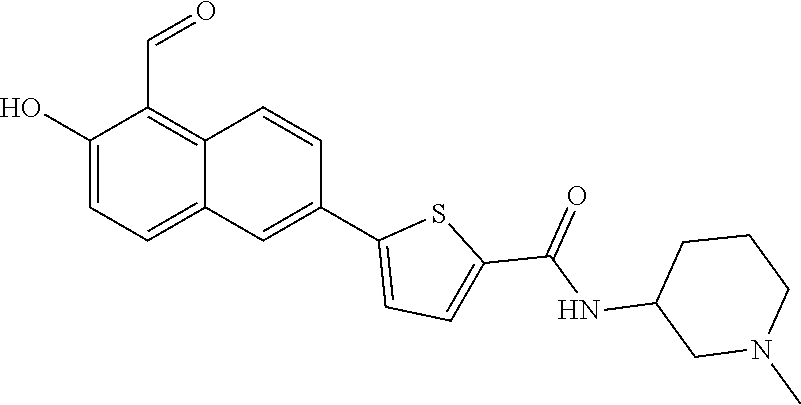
C(NC1CN(C)CCC1)(=O)C1=CC=C(C2=CC3=CC=C(O)C(C=O)=C3C=C2)S1
